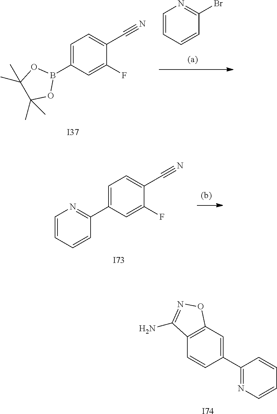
[I74].C1=CC(C2=NC=CC=C2)=CC2=C1C(N)=NO2.C1=CC=CC(Br)=N1.C1=C(B2OC(C)(C)C(C)(C)O2)C=C(F)C(C#N)=C1.[I37].[I73].C1=C(C2=NC=CC=C2)C=C(F)C(C#N)=C1
